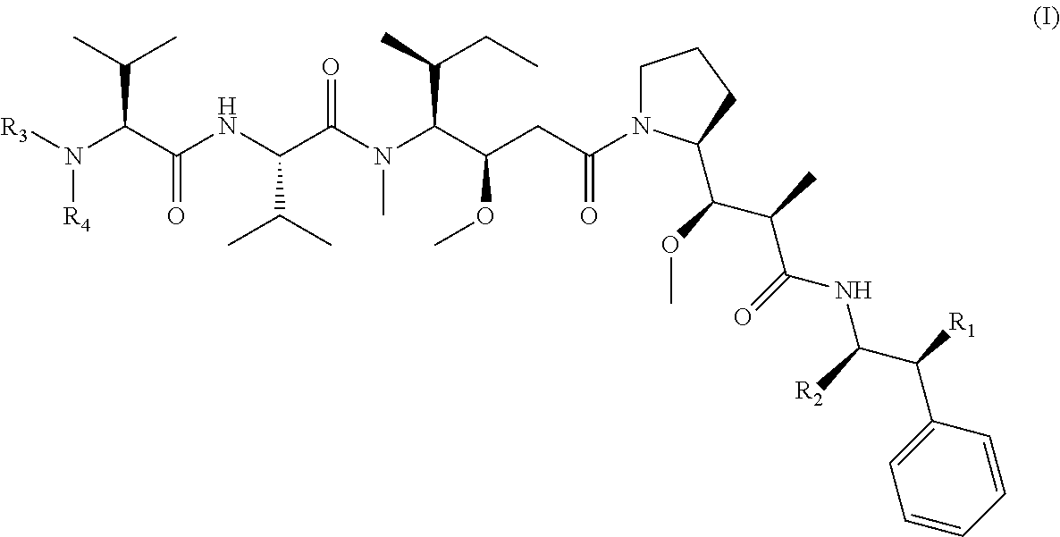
[R3]N(C(C(NC(C(N(C(C(CC(N1CCCC1C(C(C(NC(C([R1])C1=CC=CC=C1)[R2])=O)C)OC)=O)OC)C(C)CC)C)=O)C(C)C)=O)C(C)C)[R4]
